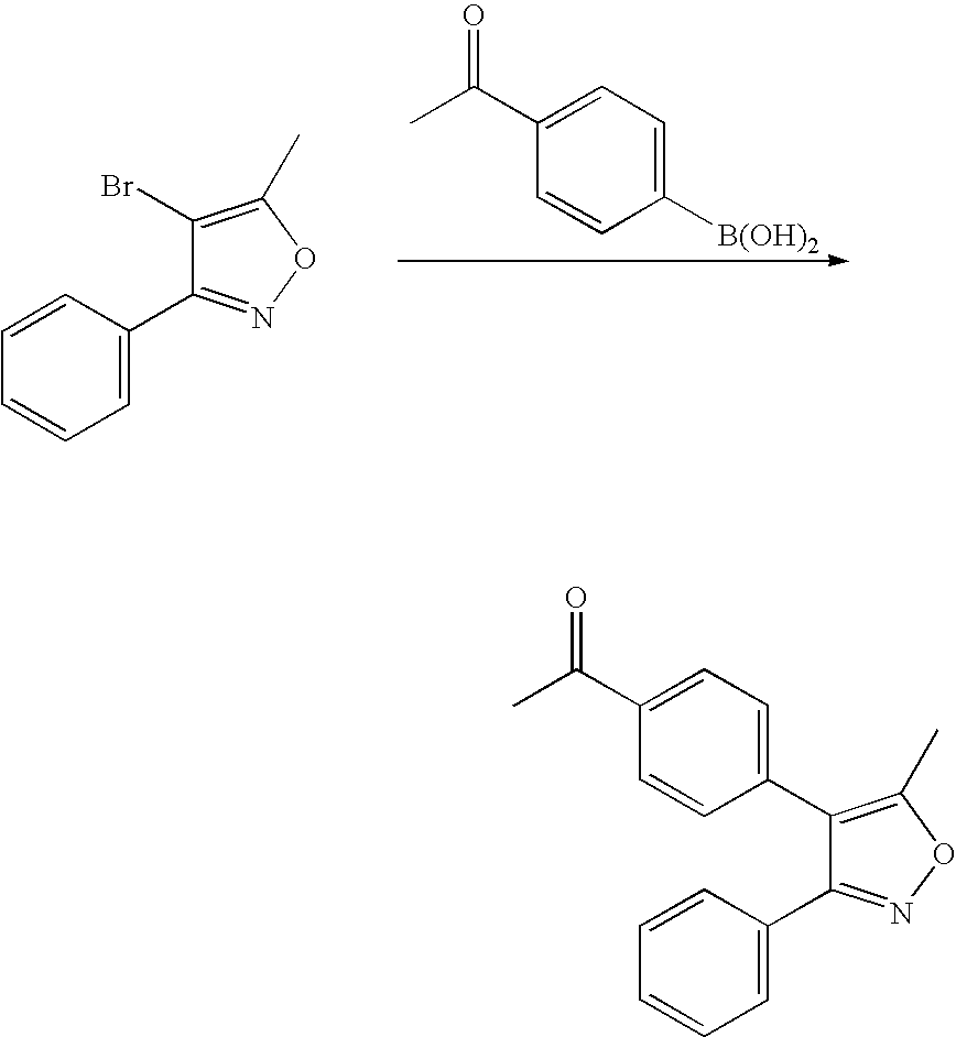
BrC1=C(C)ON=C1C1=CC=CC=C1.CC(C1=CC=C([B(OH)2])C=C1)=O.C1=C(C(C)=O)C=CC(C2=C(C)ON=C2C2=CC=CC=C2)=C1
